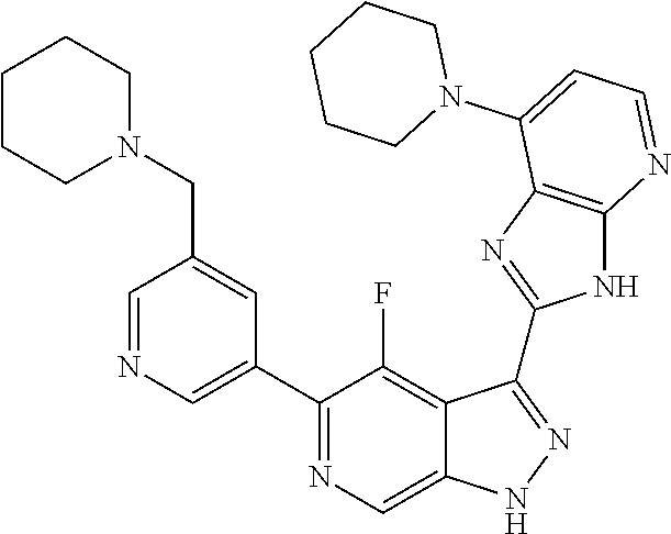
C1=NC=C(C2=NC=C3C(=C2F)C(C2=NC4=C(N2)N=CC=C4N2CCCCC2)=NN3)C=C1CN1CCCCC1
